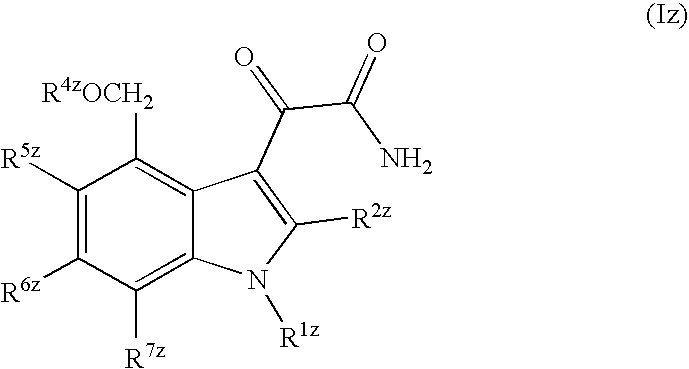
C1([R5z])=C([R6z])C([R7z])=C2C(=C1[R4zOCH2])C(C(C(N)=O)=O)=C([R2z])N2[R1z]
